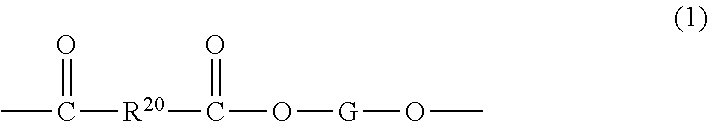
CC([R20]C(=O)O[G]OC)=O
